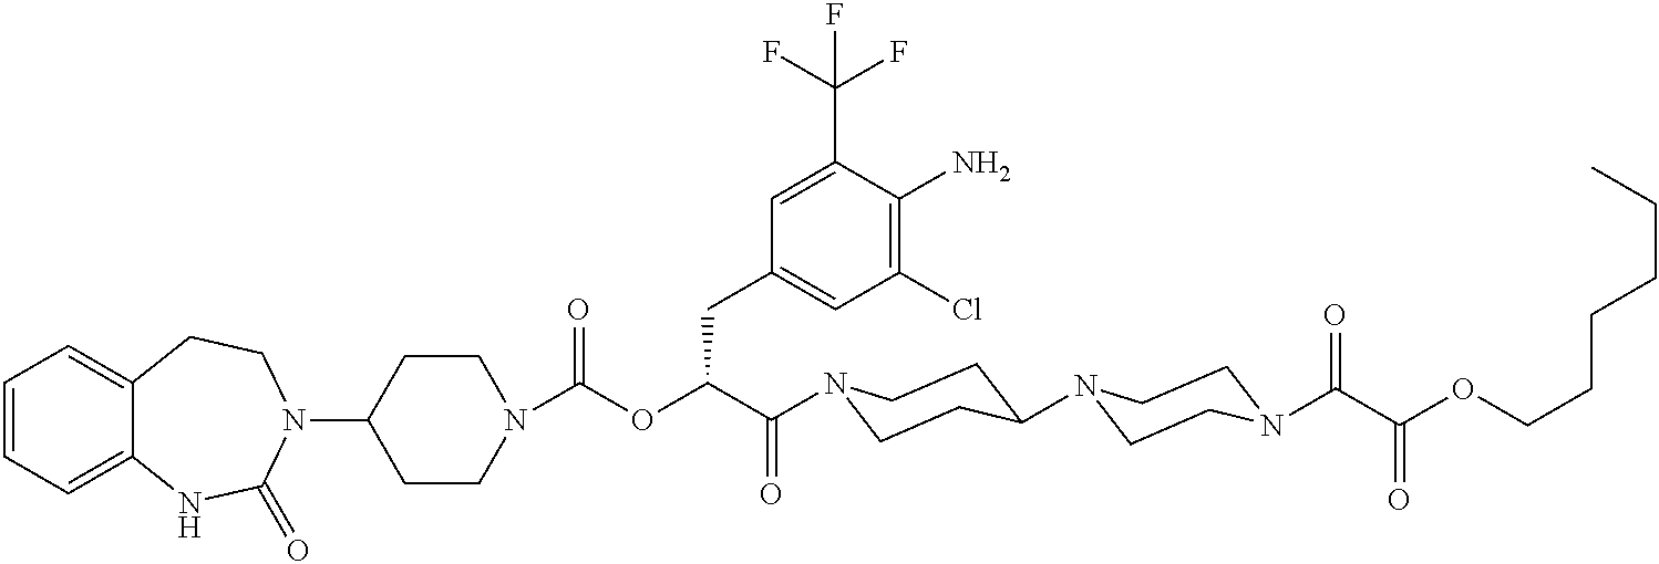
C1=CC=C2C(=C1)CCN(C1CCN(C(OC(C(=O)N3CCC(N4CCN(C(=O)C(OCCCCCC)=O)CC4)CC3)CC3=CC(Cl)=C(N)C(C(F)(F)F)=C3)=O)CC1)C(=O)N2
